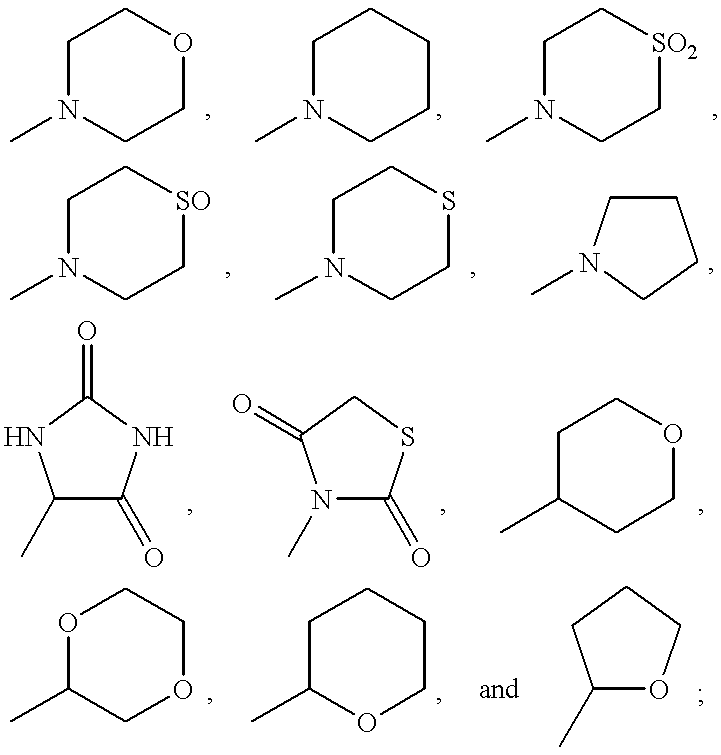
C1N(C)CCOC1.C1N(C)CCCC1.C1N(C)CC[SO2]C1.C1N(C)CC[SO]C1.C1N(C)CCSC1.C1CCCN1C.C1(C)C(=O)NC(=O)N1.N1(C)C(=O)SCC1=O.C1C(C)CCOC1.O1C(C)COCC1.C1C(C)OCCC1.C1(C)OCCC1
